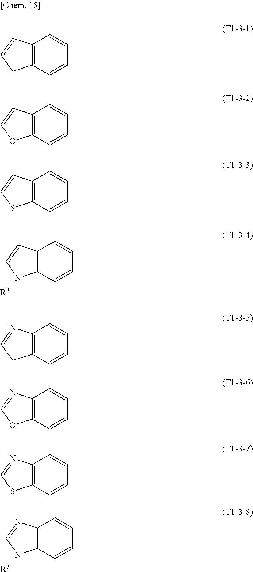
C12=C(C=CC=C1)NC=C2.[RT].C12=C(C=CC=C1)CC=N2.C12=C(C=CC=C1)OC=N2.C12=C(C=CC=C1)SC=N2.C12=C(C=CC=C1)NC=N2.[RT].C12=C(C=CC=C1)CC=C2.C12=C(C=CC=C1)OC=C2.C12=C(C=CC=C1)SC=C2
